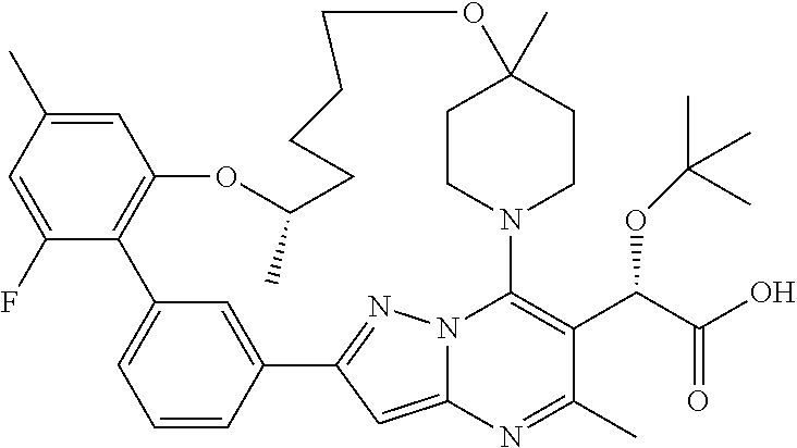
C1=C(C)C=C(F)C2=C1OC(C)CCCCOC1(C)CCN(C3=C(C(C(=O)O)OC(C)(C)C)C(C)=NC4=CC(=NN43)C3=CC2=CC=C3)CC1
